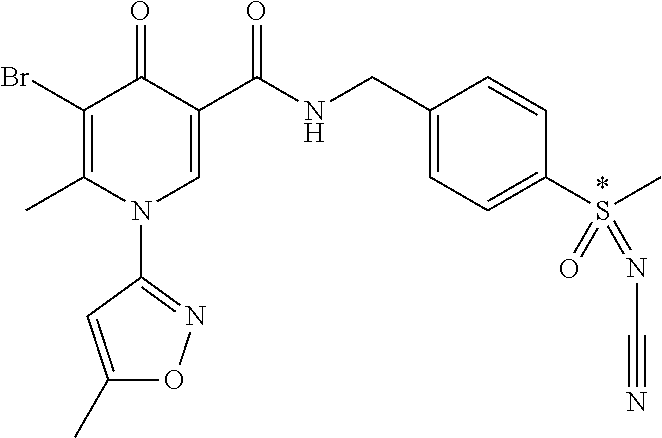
C1(Br)=C(C)N(C2=NOC(C)=C2)C=C(C(NCC2=CC=C(S(=O)(=NC#N)C)C=C2)=O)C1=O
